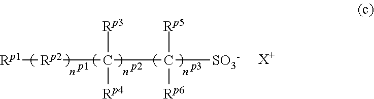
[Rp1][Rp2]C(C([Rp6])([SO3-])[Rp5])([Rp3])[Rp4].[X+]
